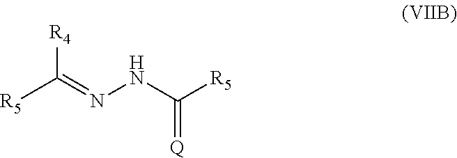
[R4]C(=NNC([R5])=[Q])[R5]
